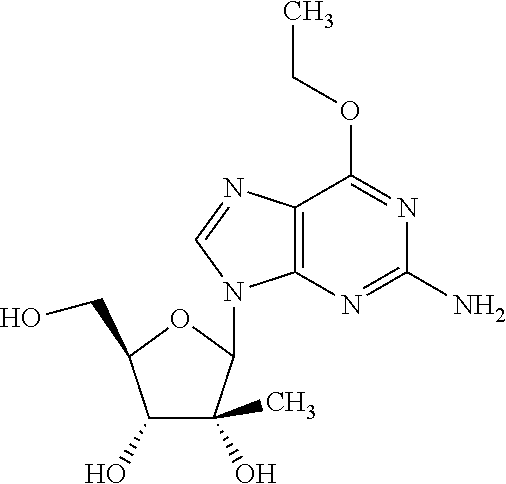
C12=C(N=C(N)N=C1OCC)N(C1C(O)(C)C(O)C(CO)O1)C=N2
